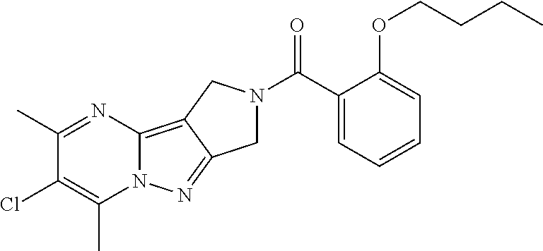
C1(C)=NC2=C3C(=NN2C(C)=C1Cl)CN(C(C1=CC=CC=C1OCCCC)=O)C3
